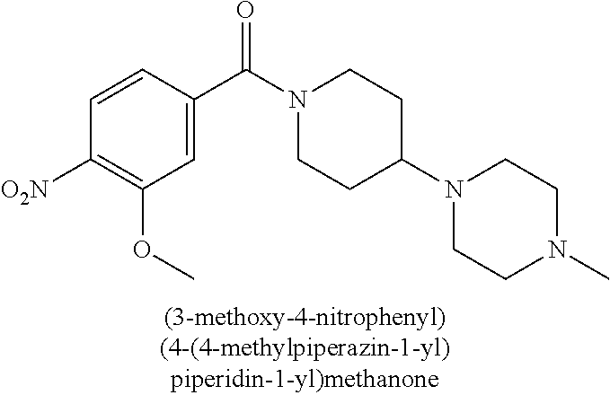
C1=C(C(N2CCC(N3CCN(C)CC3)CC2)=O)C=CC([O2N])=C1OC
